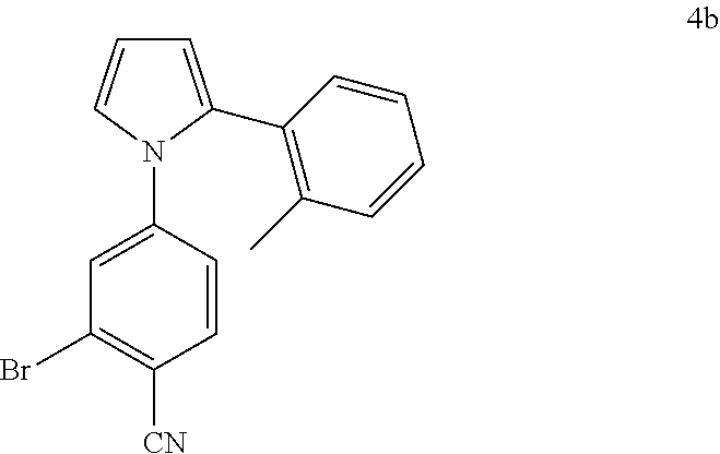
C1=CN(C2=CC(Br)=C([CN])C=C2)C(C2=C(C)C=CC=C2)=C1
